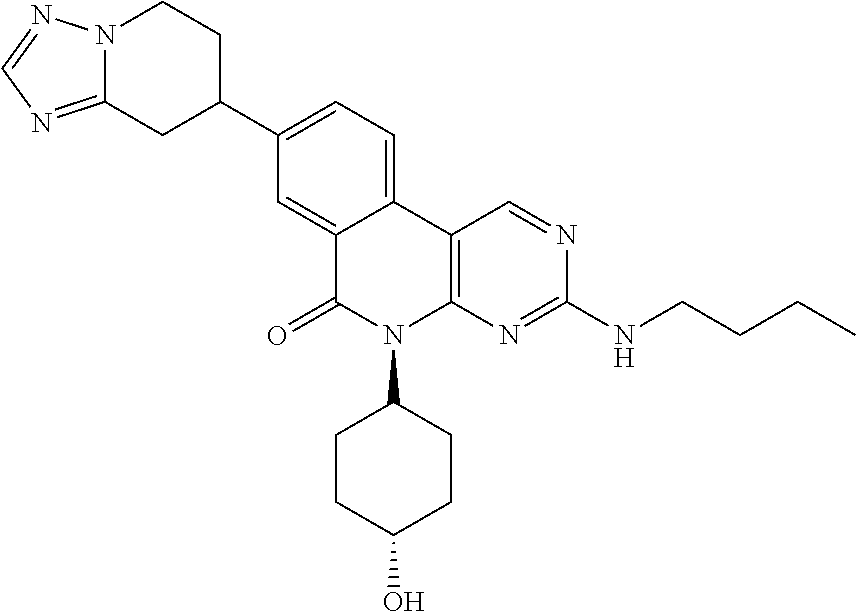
C1(C2CCN3C(=NC=N3)C2)=CC=C2C(=C1)C(=O)N(C1CCC(O)CC1)C1=C2C=NC(NCCCC)=N1
